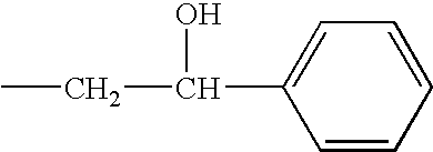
C1=CC=CC=C1C(CC)O
